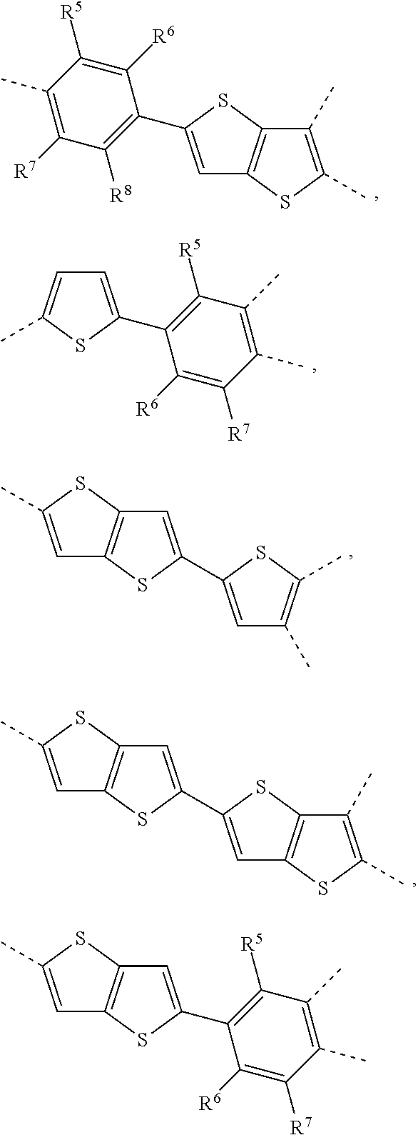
C1=C(C2=C([R8])C([R7])=C(C)C([R5])=C2[R6])SC2=C1SC(C)=C2C.C1=C(C2=C([R5])C(C)=C(C)C([R7])=C2[R6])SC(C)=C1.C1=C(C)SC2=C1SC(C1=CC(C)=C(C)S1)=C2.C1=C(C)SC2=C1SC(C1=CC3=C(S1)C(C)=C(C)S3)=C2.C1=C(C2=C([R5])C(C)=C(C)C([R7])=C2[R6])SC2=C1SC(C)=C2
